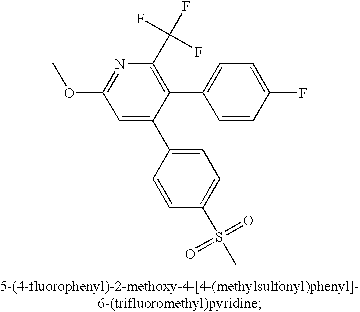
C1=C(C2=CC=C(S(C)(=O)=O)C=C2)C(C2=CC=C(F)C=C2)=C(C(F)(F)F)N=C1OC
